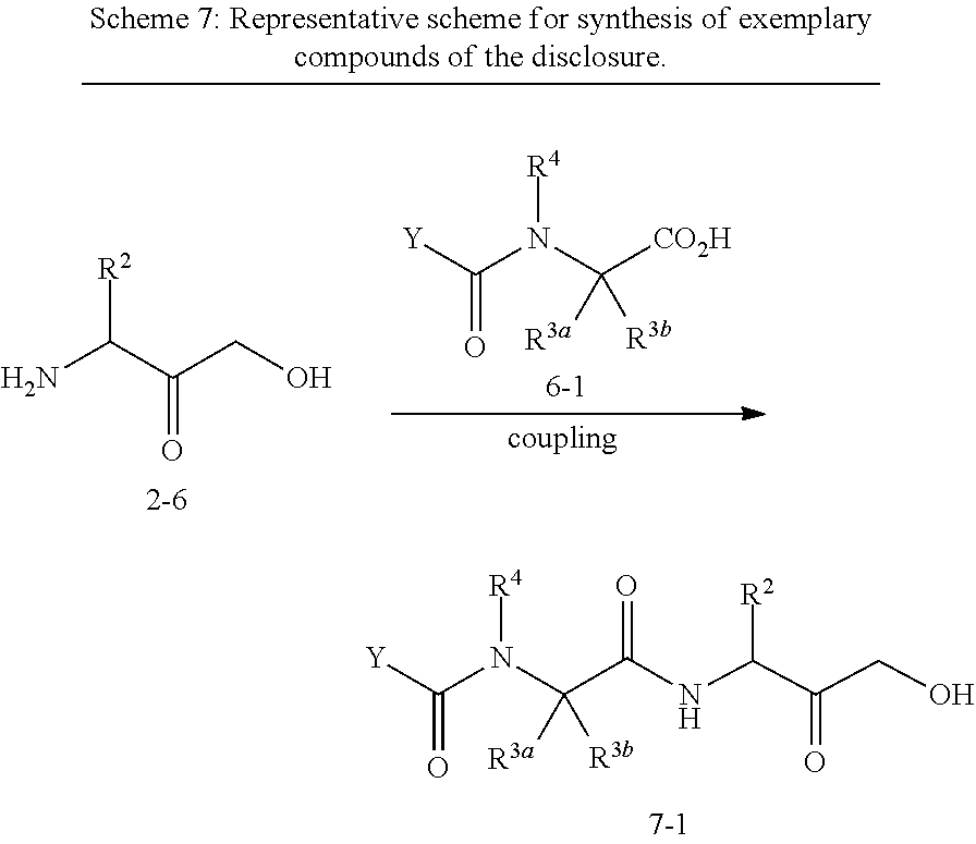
C(N(C(C(NC(C(CO)=O)[R2])=O)([R3a])[R3b])[R4])([Y])=O.NC(C(CO)=O)[R2].C(N(C([CO2H])([R3a])[R3b])[R4])([Y])=O
